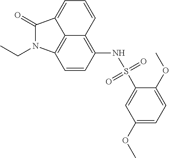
C12=C3C=CC(NS(C4=CC(OC)=CC=C4OC)(=O)=O)=C1C=CC=C2C(=O)N3CC
